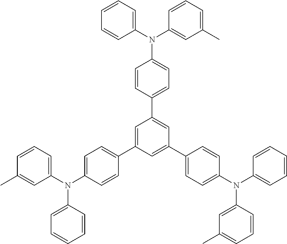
C1(C)=CC(N(C2=CC=C(C3=CC(C4=CC=C(N(C5=CC=CC=C5)C5=CC(C)=CC=C5)C=C4)=CC(C4=CC=C(N(C5=CC=CC=C5)C5=CC(C)=CC=C5)C=C4)=C3)C=C2)C2=CC=CC=C2)=CC=C1
